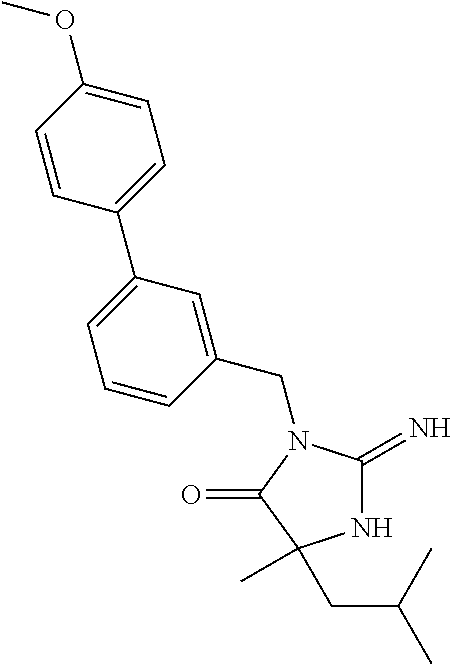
C1(CN2C(=N)NC(C)(CC(C)C)C2=O)=CC(C2=CC=C(OC)C=C2)=CC=C1
